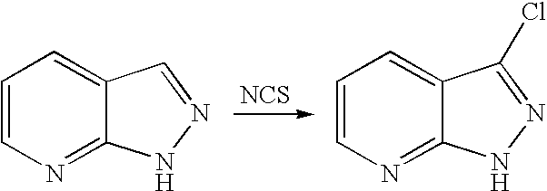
C1=CN=C2C(=C1)C=NN2.C1=CN=C2C(=C1)C(Cl)=NN2.[NCS]
